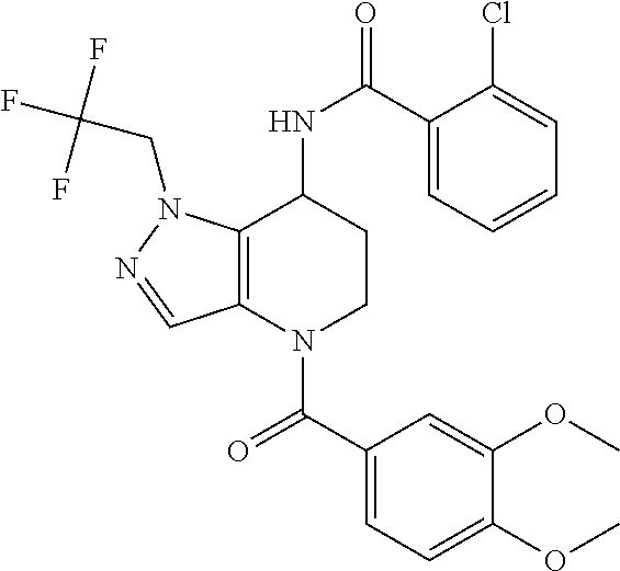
C1(C(=O)N2CCC(NC(=O)C3=CC=CC=C3Cl)C3=C2C=NN3CC(F)(F)F)=CC=C(OC)C(OC)=C1
